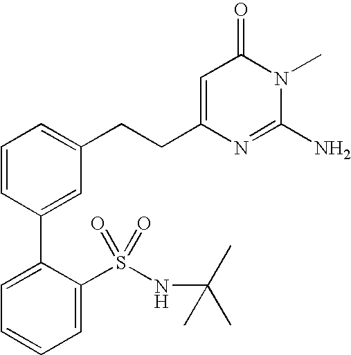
C1=CC(C2=CC=CC=C2S(NC(C)(C)C)(=O)=O)=CC(CCC2=CC(=O)N(C)C(N)=N2)=C1
